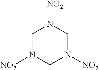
C1N([NO2])CN([NO2])CN1[NO2]
